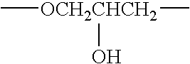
C[OCH2CHCH2](O)C
